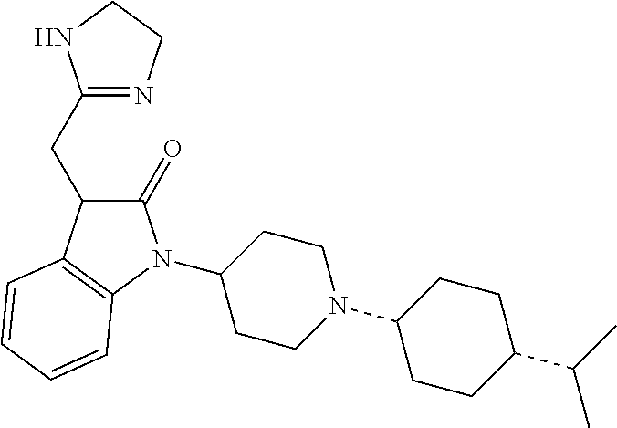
C1(N2C(=O)C(CC3=NCCN3)C3=C2C=CC=C3)CCN(C2CCC(C(C)C)CC2)CC1
